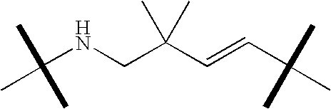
C(NCC(C=CC(C)(C)C)(C)C)(C)(C)C
